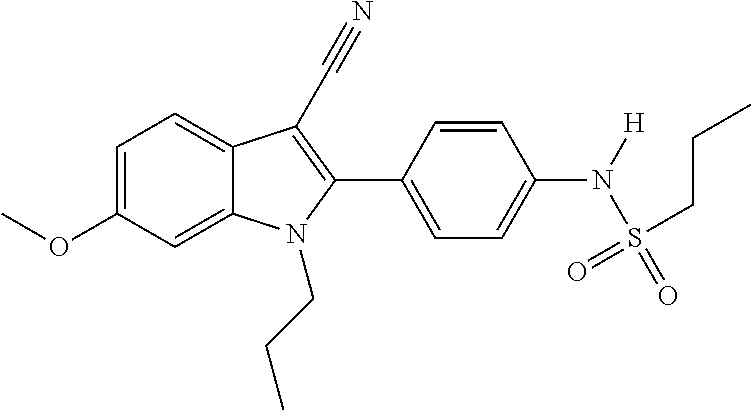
C1=C(OC)C=C2C(=C1)C(C#N)=C(C1=CC=C(N([H])S(=O)(=O)CCC)C=C1)N2CCC
